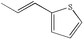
C1(C=CC)=CC=CS1
